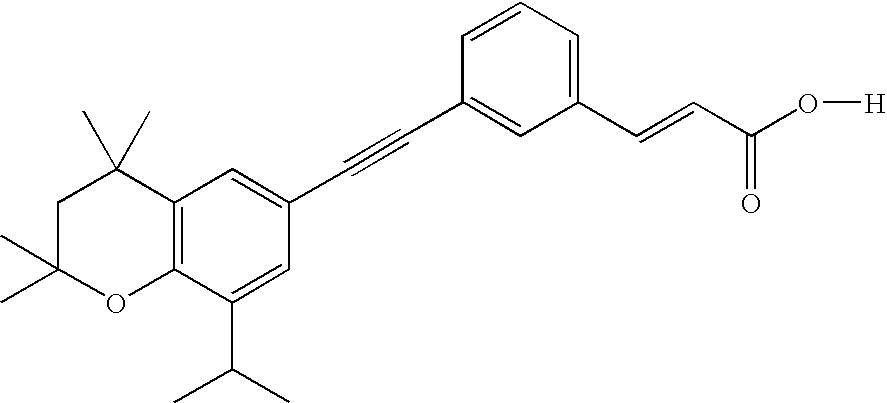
C1(C=CC(O[H])=O)=CC=CC(C#CC2=CC3=C(C(C(C)C)=C2)OC(C)(C)CC3(C)C)=C1
